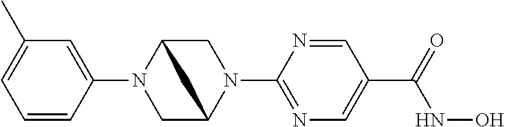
C1=CC(N2CC3N(C4=NC=C(C(=O)NO)C=N4)CC2C3)=CC(C)=C1
